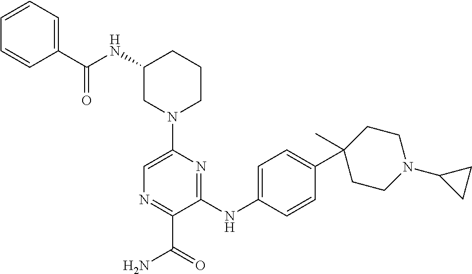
C1(NC(=O)C2=CC=CC=C2)CN(C2=CN=C(C(=O)N)C(NC3=CC=C(C4(C)CCN(C5CC5)CC4)C=C3)=N2)CCC1
